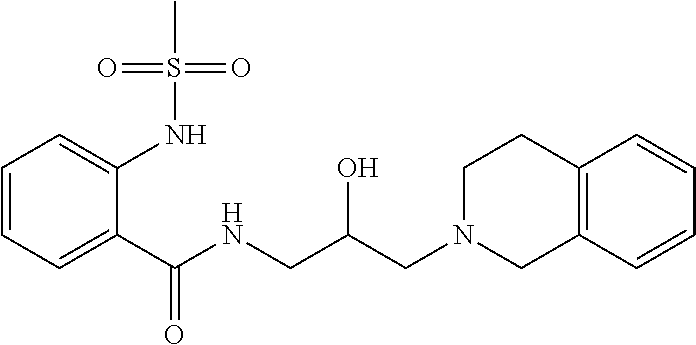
C1=CC=C(NS(C)(=O)=O)C(C(NCC(CN2CCC3=C(C2)C=CC=C3)O)=O)=C1
